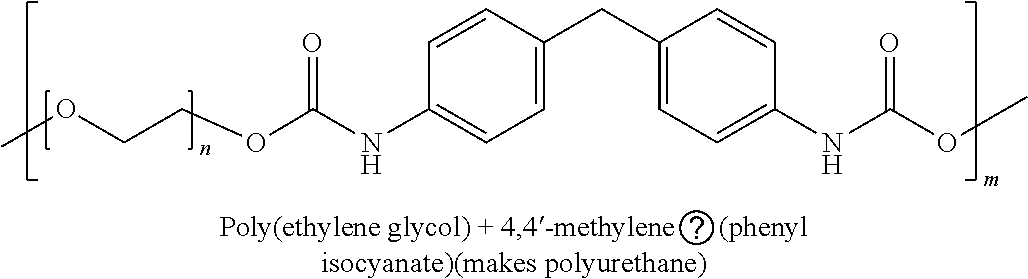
COCCOC(NC1=CC=C(CC2=CC=C(NC(OC)=O)C=C2)C=C1)=O
